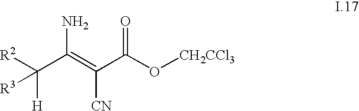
[R2]C(C(=C(C(O[CH2CCl3])=O)[CN])N)([H])[R3]
